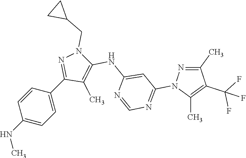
C1=CC(NC)=CC=C1C1=NN(CC2CC2)C(NC2=CC(N3N=C(C)C(C(F)(F)F)=C3C)=NC=N2)=C1C
